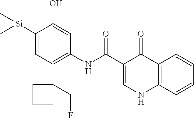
[Si](C1=CC(C2(CF)CCC2)=C(NC(=O)C2=CNC3=C(C2=O)C=CC=C3)C=C1O)(C)(C)C
